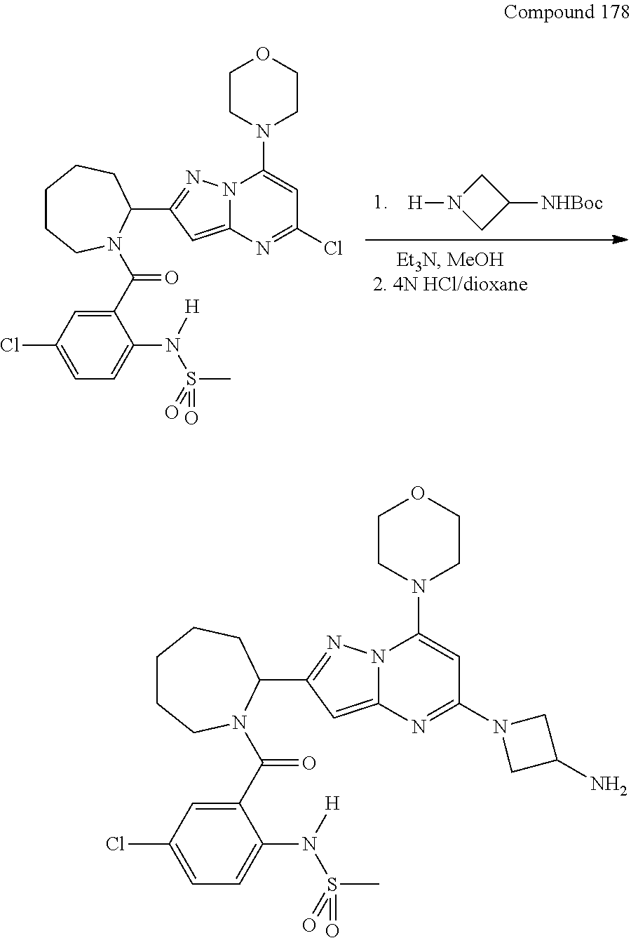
N1([H])CC([NHBoc])C1.C1(C(=O)N2CCCCCC2C2=NN3C(=C2)N=C(Cl)C=C3N2CCOCC2)=CC(Cl)=CC=C1N(S(C)(=O)=O)[H].C1(C(=O)N2CCCCCC2C2=NN3C(=C2)N=C(N2CC(N)C2)C=C3N2CCOCC2)=CC(Cl)=CC=C1N(S(C)(=O)=O)[H]
